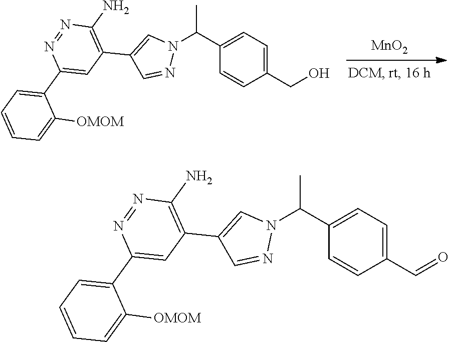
[MnO2].C1(CO)=CC=C(C(N2C=C(C3=C(N)N=NC(C4=CC=CC=C4[OMOM])=C3)C=N2)C)C=C1.C1(C=O)=CC=C(C(N2C=C(C3=C(N)N=NC(C4=CC=CC=C4[OMOM])=C3)C=N2)C)C=C1
